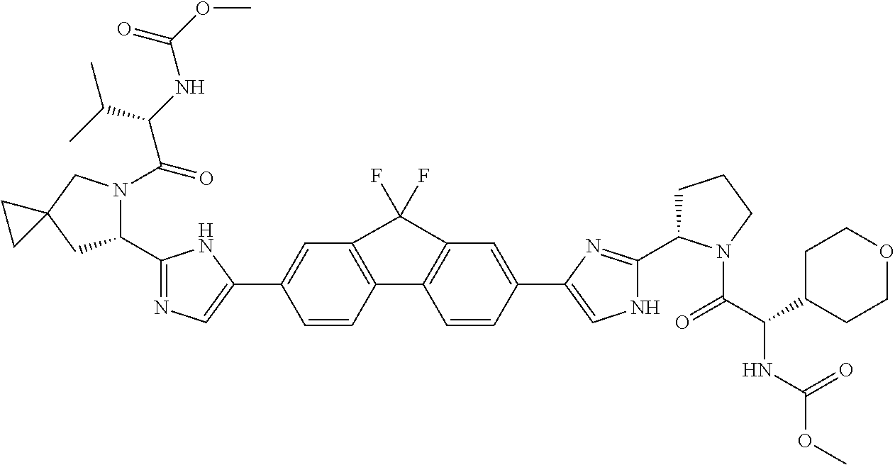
C1=CC2=C(C=C1C1=CN=C(C3N(C(C(NC(OC)=O)C(C)C)=O)CC4(C3)CC4)N1)C(F)(F)C1=C2C=CC(C2=CNC(C3CCCN3C(C(C3CCOCC3)NC(OC)=O)=O)=N2)=C1
